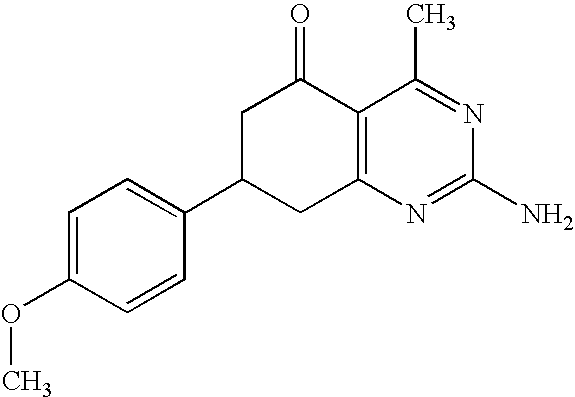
C12=C(N=C(N)N=C1C)CC(C1=CC=C(OC)C=C1)CC2=O
